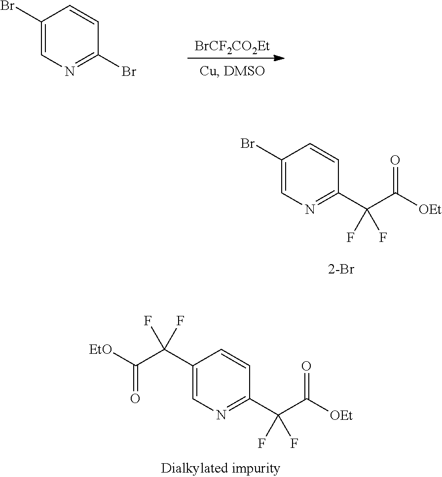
C1(Br)=CN=C(Br)C=C1.[ BrCF2CO2Et].C1(Br)=CN=C(C(C([OEt])=O)(F)F)C=C1.C1(C(C([EtO])=O)(F)F)=CN=C(C(C([OEt])=O)(F)F)C=C1
